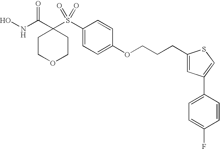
N(C(C1(S(C2=CC=C(OCCCC3=CC(C4=CC=C(F)C=C4)=CS3)C=C2)(=O)=O)CCOCC1)=O)O
